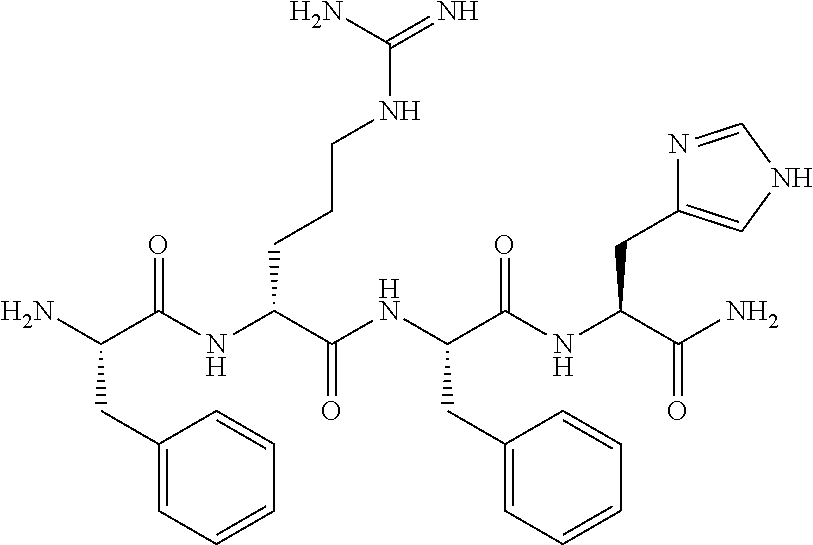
NC(C(NC(C(NC(C(NC(C(N)=O)CC1=CNC=N1)=O)CC1=CC=CC=C1)=O)CCCNC(=N)N)=O)CC1=CC=CC=C1
